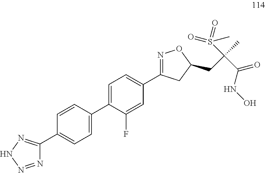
C1=C(C2=CC=C(C3=NNN=N3)C=C2)C(F)=CC(C2=NOC(CC(C(NO)=O)(S(=O)(C)=O)C)C2)=C1
